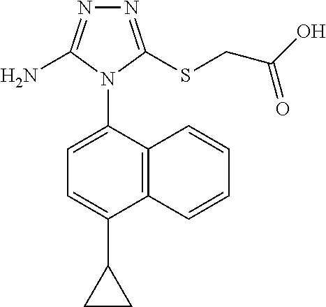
N1=C(SCC(O)=O)N(C2=CC=C(C3CC3)C3=C2C=CC=C3)C(N)=N1
